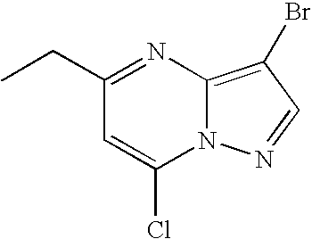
C(C1=NC2=C(Br)C=NN2C(Cl)=C1)C
